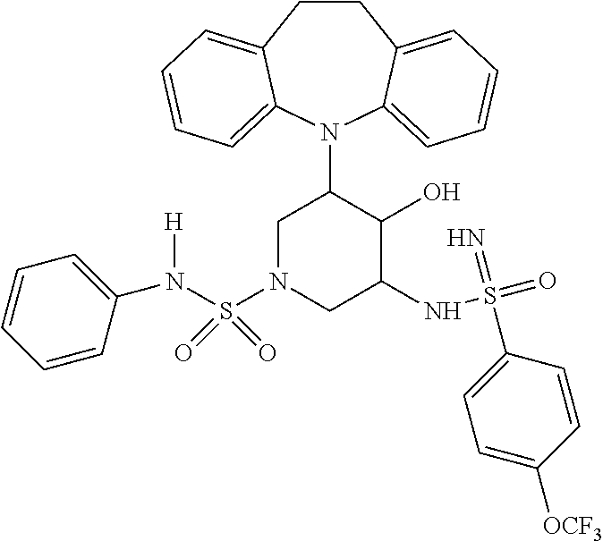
C12=CC=CC=C1N(C1CN(S(N([H])C3=CC=CC=C3)(=O)=O)CC(NS(=O)(=N)C3=CC=C([OCF3])C=C3)C1O)C1=CC=CC=C1CC2
